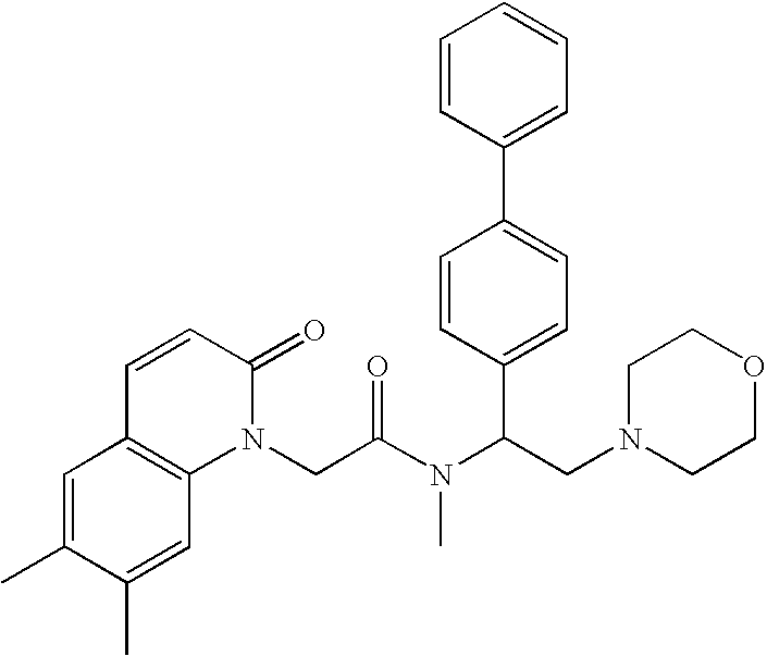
C1=C(C)C(C)=CC2=C1C=CC(=O)N2CC(=O)N(C)C(C1=CC=C(C2=CC=CC=C2)C=C1)CN1CCOCC1
